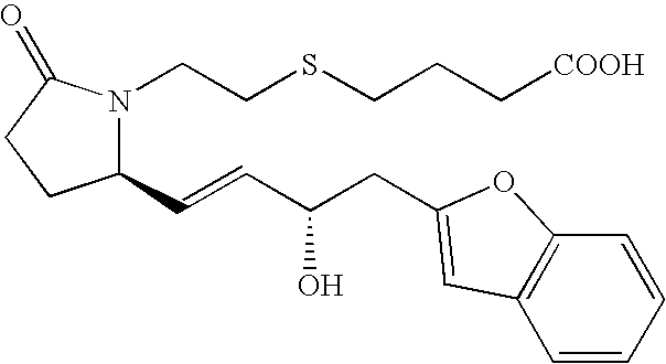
C1(C=CC(CC2=CC3=C(C=CC=C3)O2)O)N(CCSCCC[COOH])C(=O)CC1
